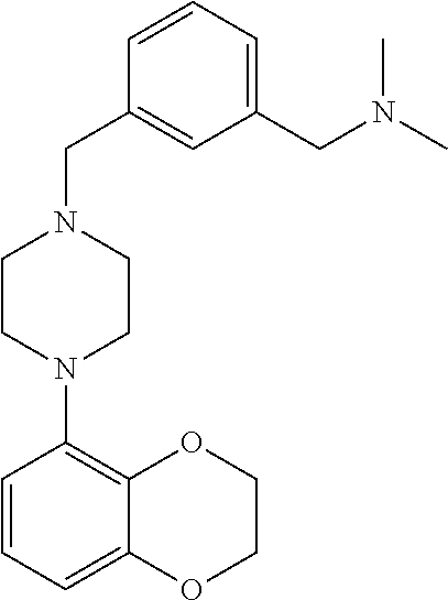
N1(C2=C3OCCOC3=CC=C2)CCN(CC2=CC(CN(C)C)=CC=C2)CC1
